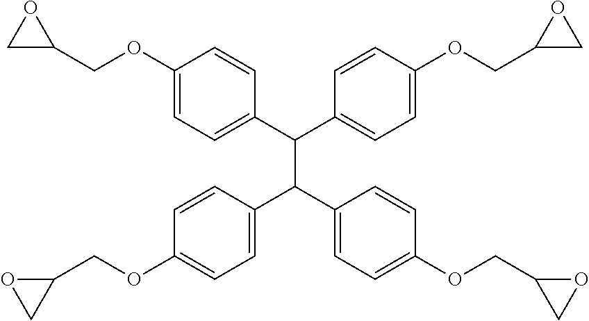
C1C(COC2=CC=C(C(C3=CC=C(OCC4CO4)C=C3)C(C3=CC=C(OCC4OC4)C=C3)C3=CC=C(OCC4OC4)C=C3)C=C2)O1
